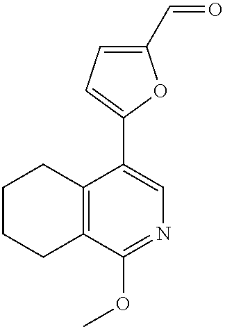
C1CCC2=C(C1)C(OC)=NC=C2C1=CC=C(C=O)O1
